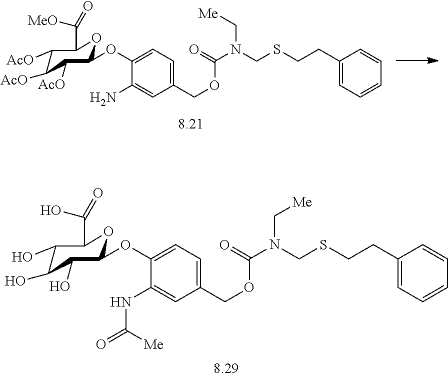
C1(COC(N(CSCCC2=CC=CC=C2)C[Me])=O)=CC=C(OC2C([AcO])C([AcO])C([AcO])C(C([MeO])=O)O2)C(N)=C1.C1(COC(N(CSCCC2=CC=CC=C2)C[Me])=O)=CC=C(OC2C(O)C(O)C(O)C(C(O)=O)O2)C(NC(=O)[Me])=C1
